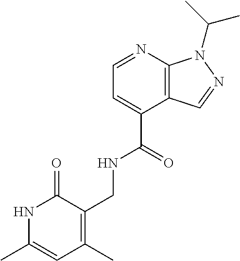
C1=NC2=C(C(C(=O)NCC3=C(C)C=C(C)NC3=O)=C1)C=NN2C(C)C
